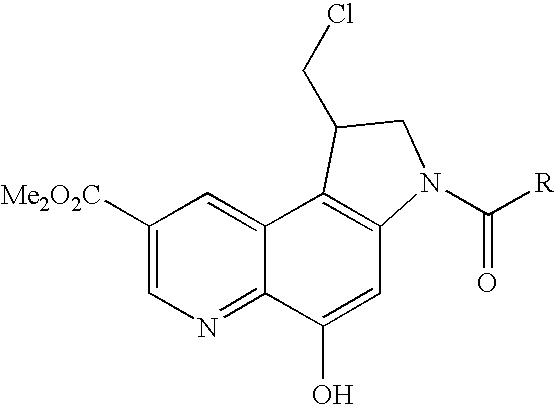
C1([Me2O2C])=CN=C2C(=C1)C1=C(C=C2O)N(C([R])=O)CC1CCl
